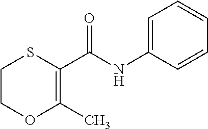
C1=C(NC(C2=C(C)OCCS2)=O)C=CC=C1
